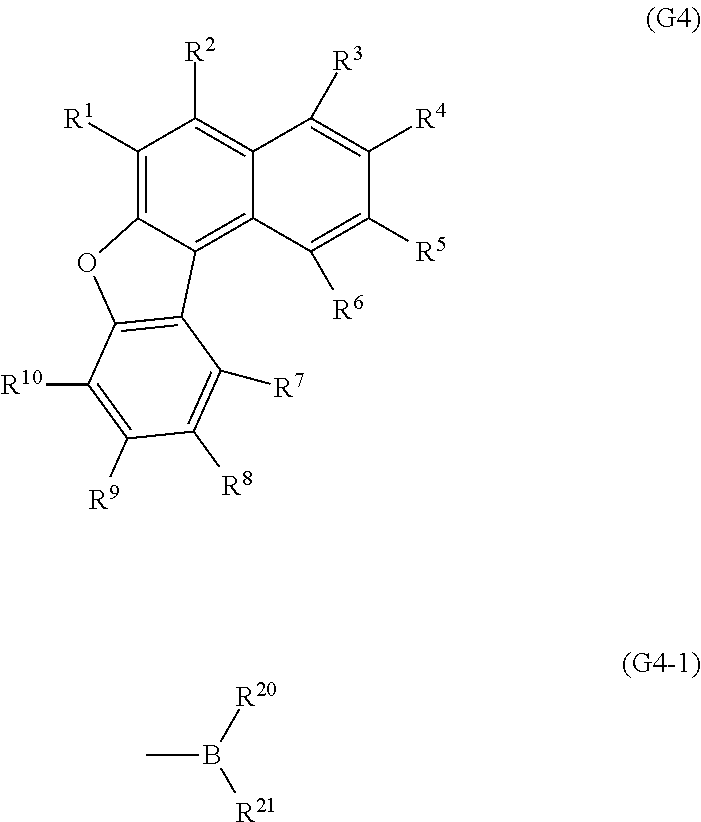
C1([R1])=C2C(=C3C(=C1[R2])C([R3])=C([R4])C([R5])=C3[R6])C1=C(O2)C([R10])=C([R9])C([R8])=C1[R7].CB([R20])[R21]
